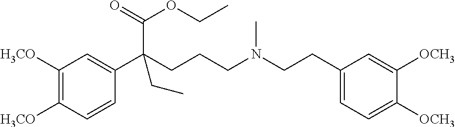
C1([H3CO])=C([H3CO])C=CC(C(CCCN(CCC2=CC=C([OCH3])C([OCH3])=C2)C)(C(=O)OCC)CC)=C1
